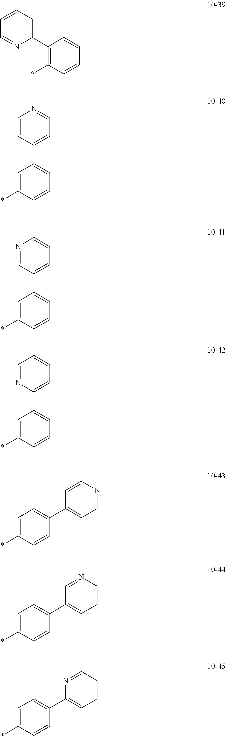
C1(C2=CC=CC=N2)=C(*)C=CC=C1.C1=C(*)C=CC=C1C1=CC=NC=C1.C1=C(*)C=CC=C1C1=CC=CN=C1.C1=C(*)C=CC=C1C1=CC=CC=N1.C1=C(*)C=CC(C2=CC=NC=C2)=C1.C1=C(*)C=CC(C2=CC=CN=C2)=C1.C1=C(*)C=CC(C2=CC=CC=N2)=C1
